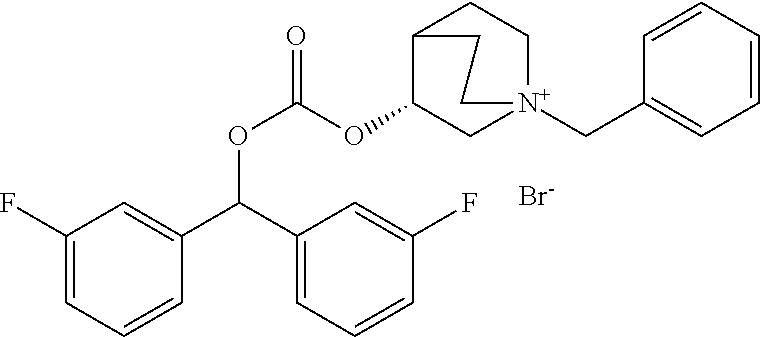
[Br-].C1(F)=CC=CC(C(C2=CC=CC(F)=C2)OC(=O)OC2C[N+]3(CC4=CC=CC=C4)CCC2CC3)=C1
